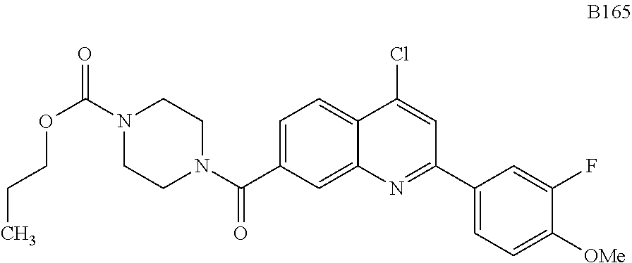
C1=C(C(N2CCN(C(=O)OCCC)CC2)=O)C=C2C(=C1)C(Cl)=CC(C1=CC=C([OMe])C(F)=C1)=N2
